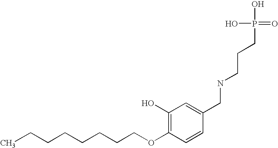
C(CCCCCCOC1=C(O)C=C(CNCCCP(O)(O)=O)C=C1)C
